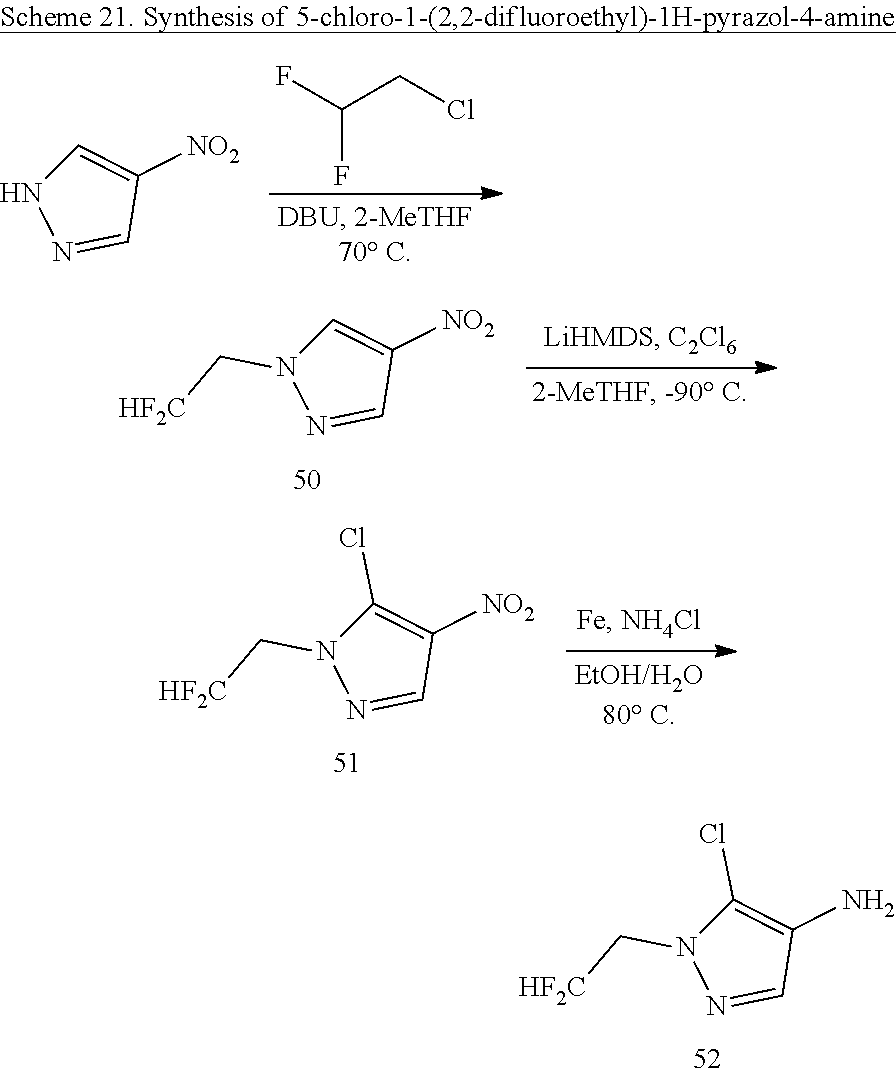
C1(Cl)=C(N)C=NN1C[HF2C].FC(F)CCl.C1=C([NO2])C=NN1.C1=C([NO2])C=NN1C[HF2C].C1(Cl)=C([NO2])C=NN1C[HF2C]
